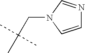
C1=CN(CC(C)(C)C)C=N1
